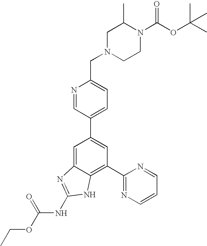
N1=CC(C2=CC(C3=NC=CC=N3)=C3C(=C2)N=C(NC(OCC)=O)N3)=CC=C1CN1CCN(C(OC(C)(C)C)=O)C(C)C1
